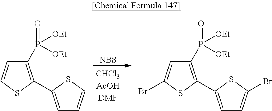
C1(P(=O)([OEt])[OEt])=C(C2=CC=CS2)SC=C1.[NBS].C1(P(=O)([OEt])[OEt])=C(C2=CC=C(Br)S2)SC(Br)=C1
